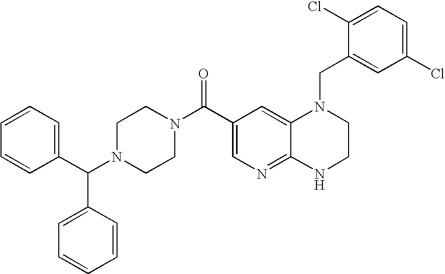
C(C1=CN=C2C(=C1)N(CC1=CC(Cl)=CC=C1Cl)CCN2)(N1CCN(C(C2=CC=CC=C2)C2=CC=CC=C2)CC1)=O
